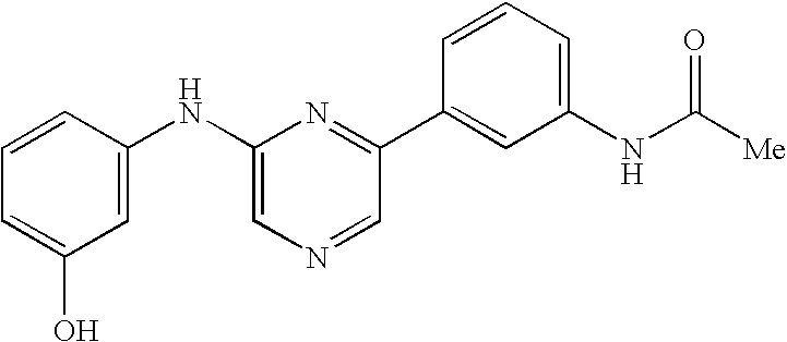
C1(O)=CC=CC(NC2=CN=CC(C3=CC(NC([Me])=O)=CC=C3)=N2)=C1
